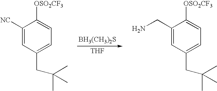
[BH3(CH3)2S].[THF].C1([NC])=CC(CC(C)(C)C)=CC=C1[OSO2CF3].C1(CN)=CC(CC(C)(C)C)=CC=C1[OSO2CF3]
